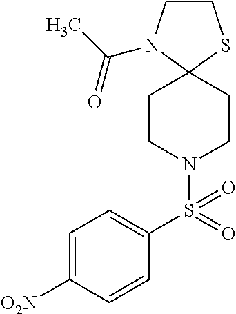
C1CN(C(C)=O)C2(S1)CCN(S(C1=CC=C([O2N])C=C1)(=O)=O)CC2
